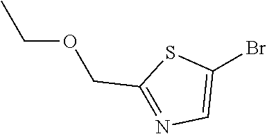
S1C(COCC)=NC=C1Br
